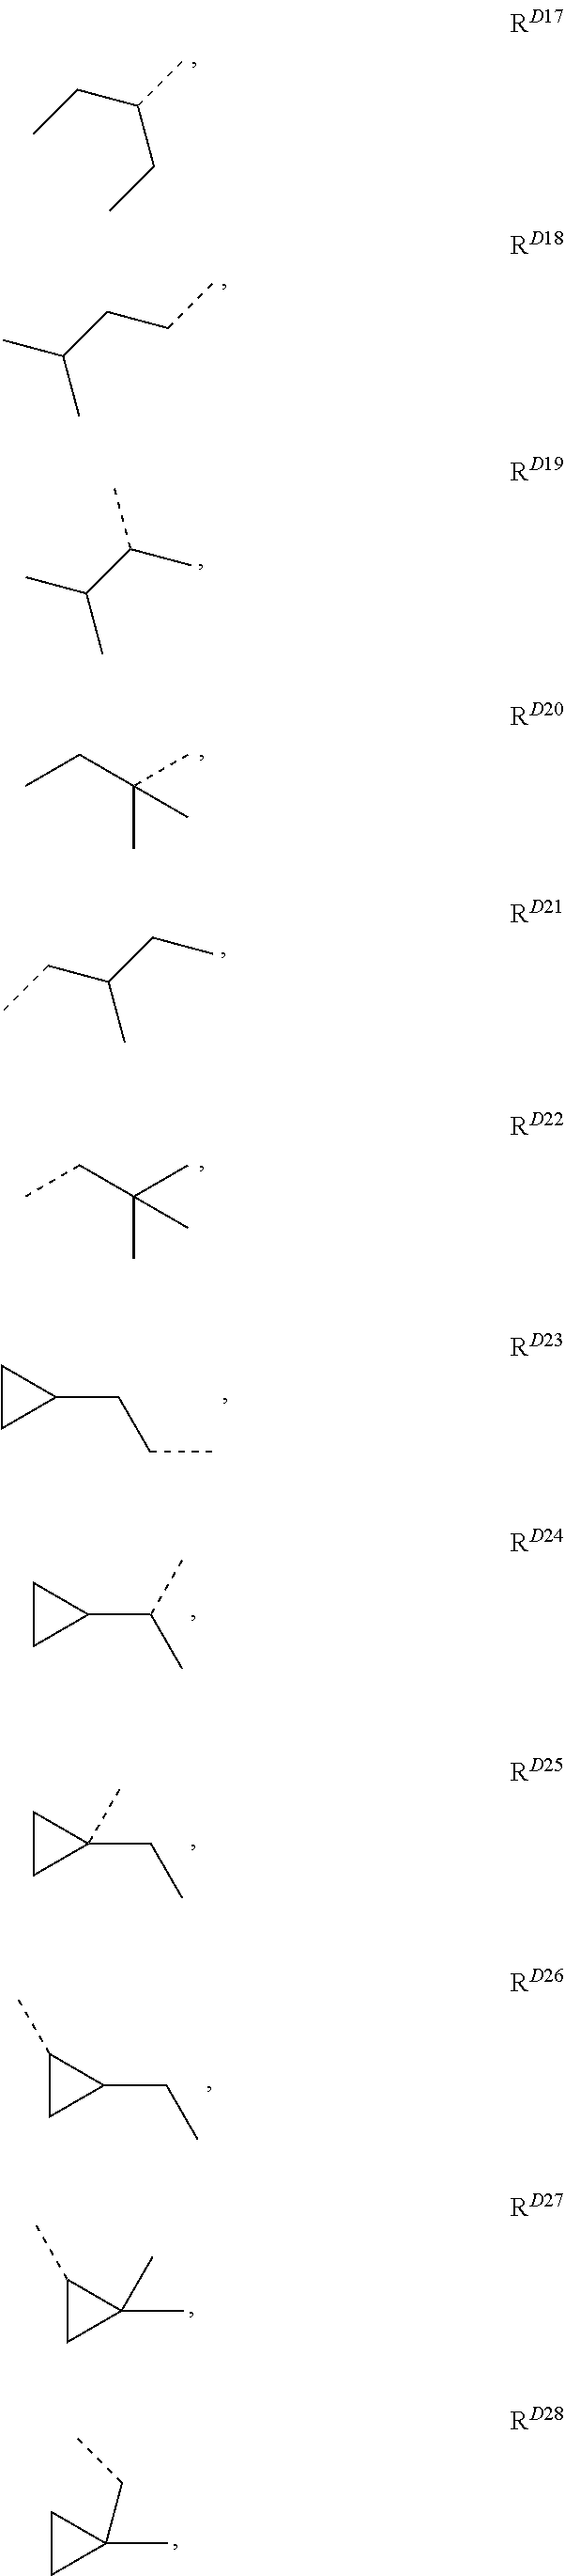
CCC(C)CC.C(CCC)(C)C.C(C(C)C)(C)C.CCC(C)(C)C.C(CC)(CC)C.CCC(C)(C)C.C1(CCC)CC1.C1(C(C)C)CC1.C1(CC)(C)CC1.C1(CC)C(C)C1.C1(C)(C)C(C)C1.C1(C)(CC)CC1
